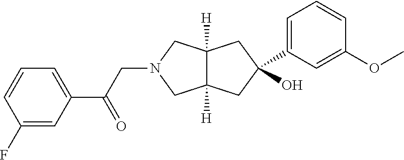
C1(F)=CC(C(CN2CC3([H])C([H])(C2)CC(O)(C2=CC=CC(OC)=C2)C3)=O)=CC=C1
